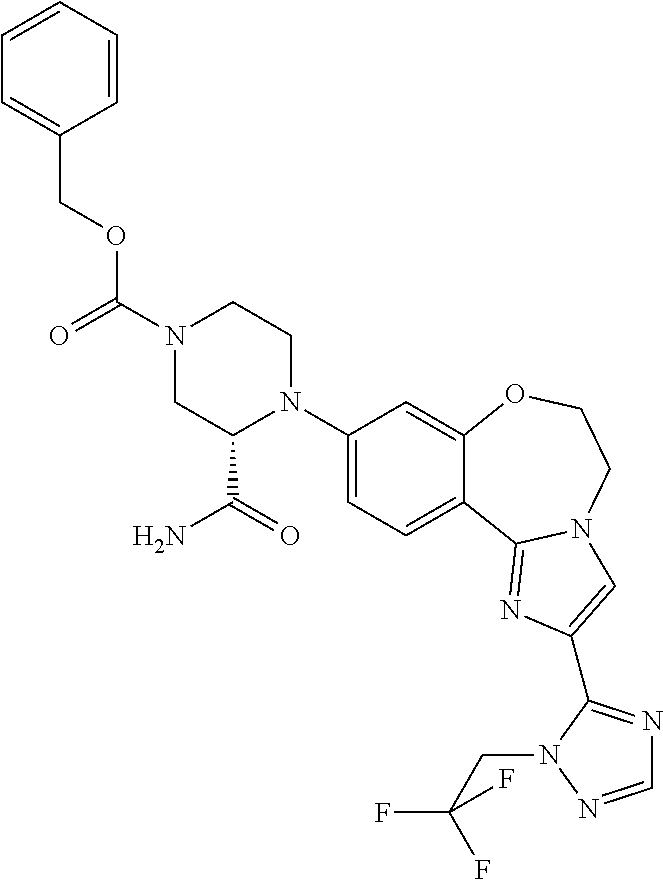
C1(N2C(C(=O)N)CN(C(=O)OCC3=CC=CC=C3)CC2)=CC=C2C(=C1)OCCN1C2=NC(C2=NC=NN2CC(F)(F)F)=C1
